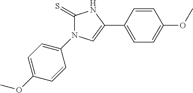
C1(=S)N(C2=CC=C(OC)C=C2)C=C(C2=CC=C(OC)C=C2)N1
